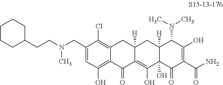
N(CC1=CC(O)=C2C(=C1Cl)CC1([H])C(=C(O)C3(O)C([H])(C1)C(N(C)C)C(O)=C(C(N)=O)C3=O)C2=O)(CCC1CCCCC1)C
